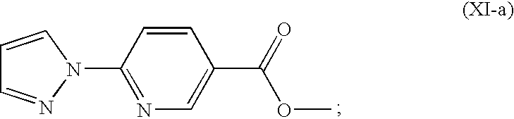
C1(N2C=CC=N2)=NC=C(C(OC)=O)C=C1
